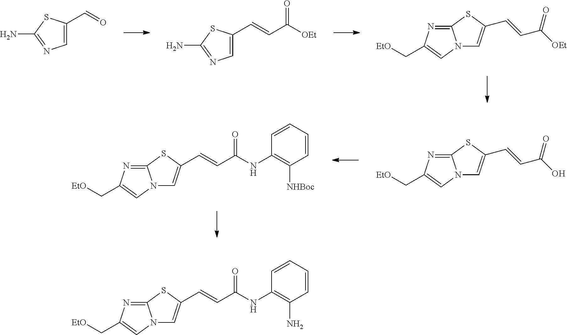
C1=C(C=O)SC(N)=N1.C1=C(C=CC([OEt])=O)SC(N)=N1.C12=NC(C[EtO])=CN1C=C(C=CC([OEt])=O)S2.C12=NC(C[EtO])=CN1C=C(C=CC(O)=O)S2.C12=NC(C[EtO])=CN1C=C(C=CC(NC1=C([NHBoc])C=CC=C1)=O)S2.C12=NC(C[EtO])=CN1C=C(C=CC(NC1=C(N)C=CC=C1)=O)S2
